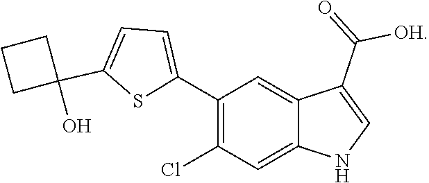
C12=CC(Cl)=C(C3=CC=C(C4(O)CCC4)S3)C=C1C(C(=O)[OH])=CN2
